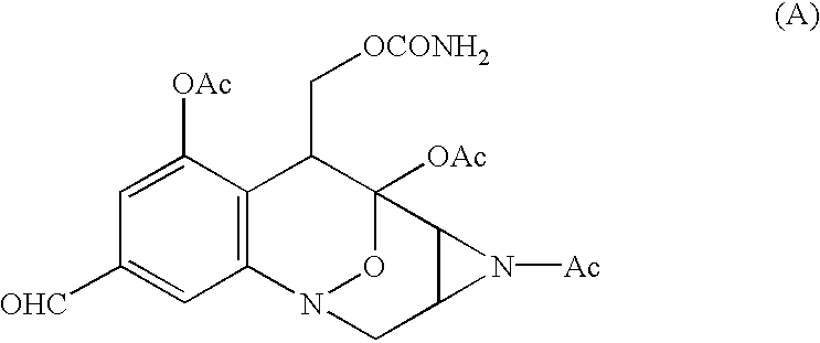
C1([OHC])=CC2=C(C([OAc])=C1)C(C[OCONH2])C1([OAc])ON2CC2C1N2[Ac]
